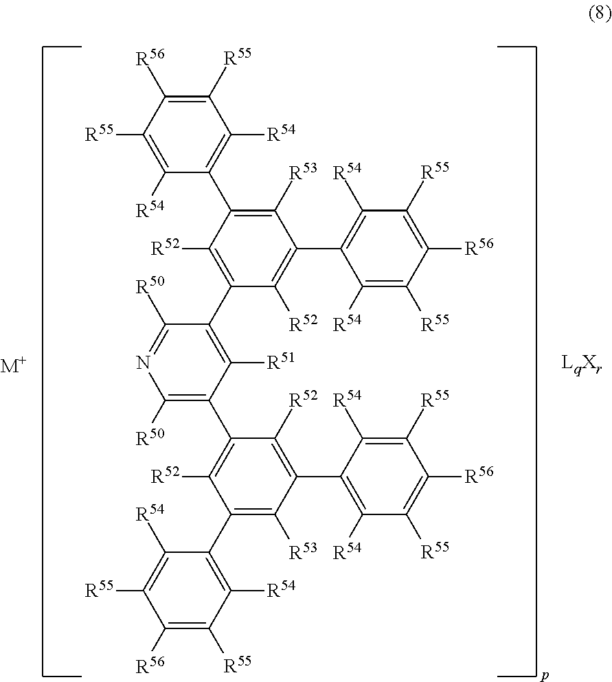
C1([R50])=NC([R50])=C(C2=C([R52])C(C3=C([R54])C([R55])=C([R56])C([R55])=C3[R54])=C([R53])C(C3=C([R54])C([R55])=C([R56])C([R55])=C3[R54])=C2[R52])C([R51])=C1C1=C([R52])C(C2=C([R54])C([R55])=C([R56])C([R55])=C2[R54])=C([R53])C(C2=C([R54])C([R55])=C([R56])C([R55])=C2[R54])=C1[R52].[M+]
